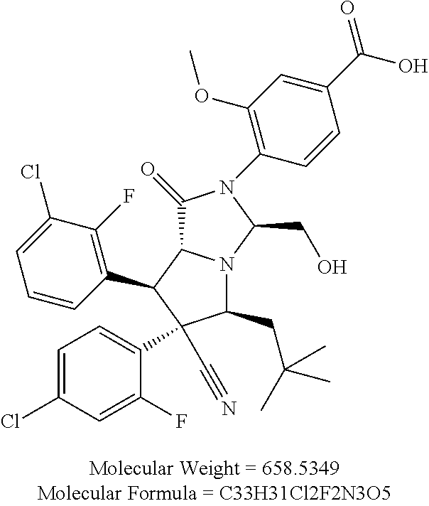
C1(=O)C2N(C(CO)N1C1=C(OC)C=C(C(O)=O)C=C1)C(CC(C)(C)C)C(C#N)(C1=CC=C(Cl)C=C1F)C2C1=C(F)C(Cl)=CC=C1
